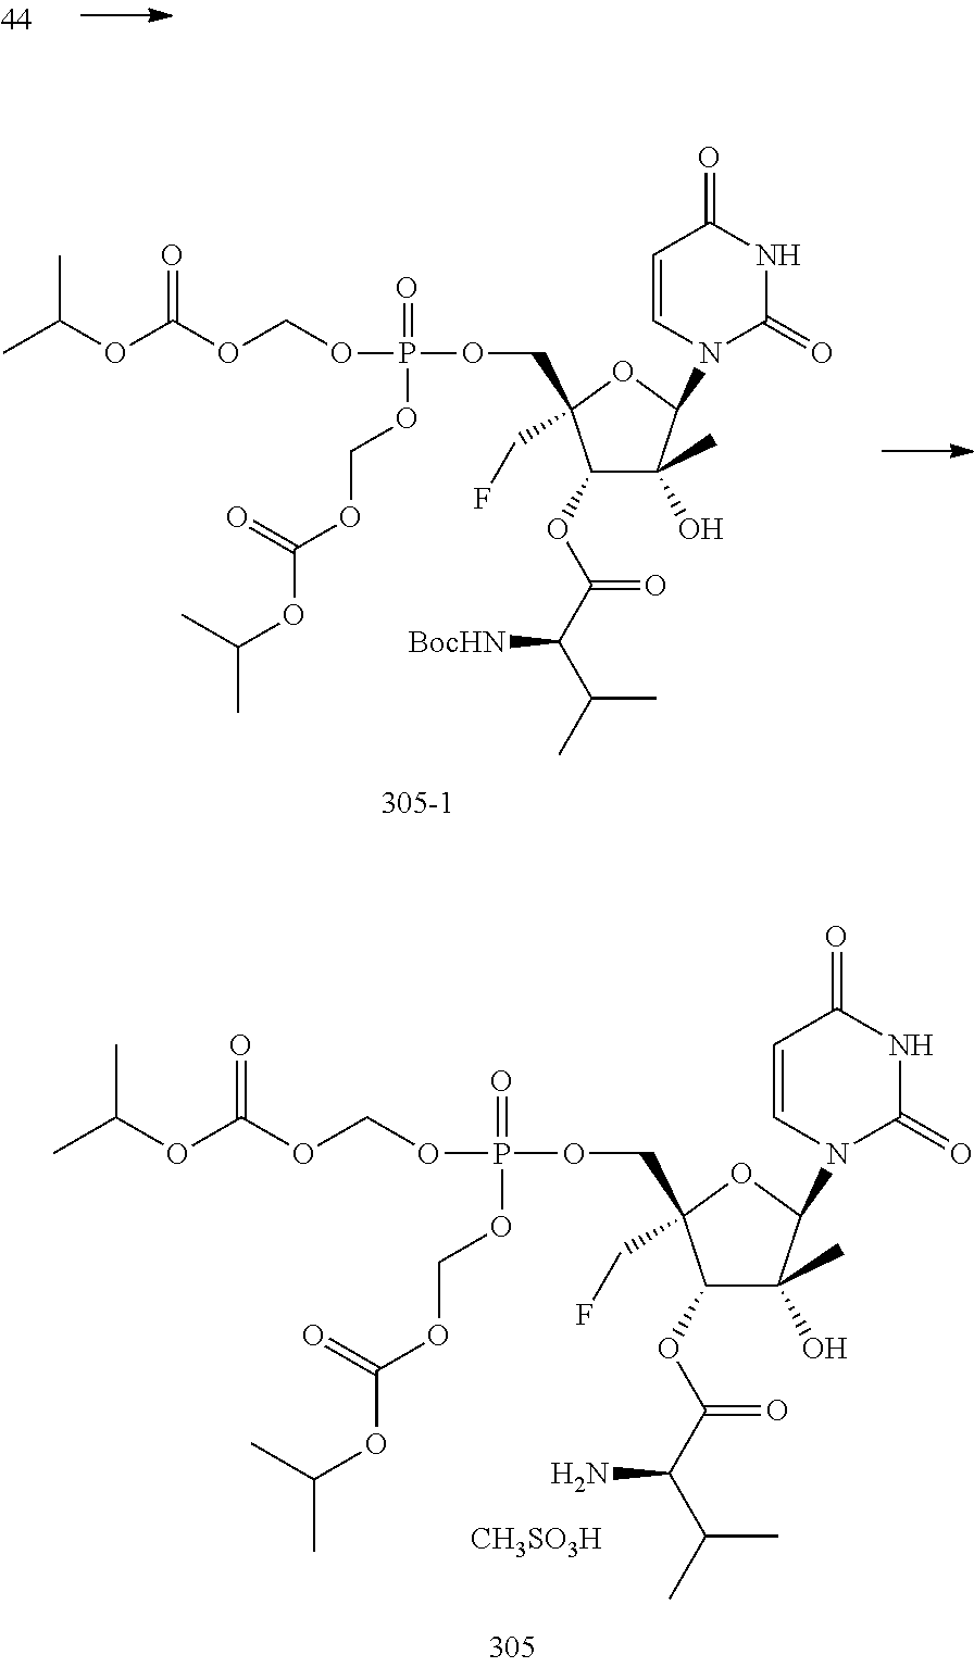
C1(OC(C(C(C)C)N)=O)C(O)(C)C(N2C(=O)NC(=O)C=C2)OC1(COP(OCOC(OC(C)C)=O)(=O)OCOC(=O)OC(C)C)CF.[CH3SO3H].C1(OC(C(C(C)C)[BocHN])=O)C(O)(C)C(N2C(=O)NC(=O)C=C2)OC1(COP(OCOC(OC(C)C)=O)(=O)OCOC(=O)OC(C)C)CF
